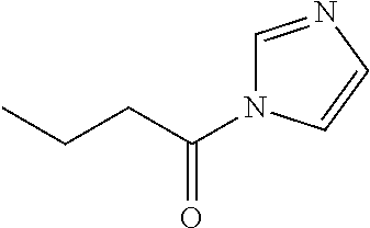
CCCC(N1C=NC=C1)=O
